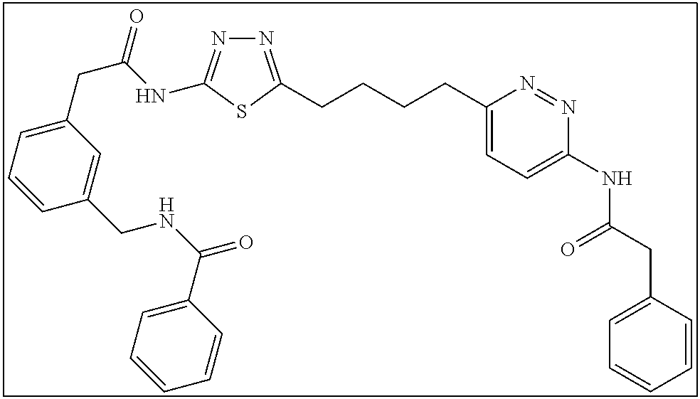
N1=C(CCCCC2=CC=C(NC(CC3=CC=CC=C3)=O)N=N2)SC(NC(CC2=CC=CC(CNC(=O)C3=CC=CC=C3)=C2)=O)=N1
